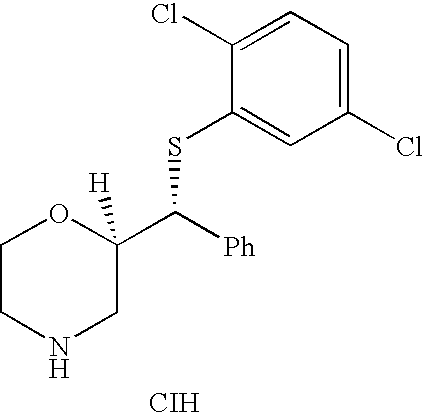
C1CNCC(C(SC2=CC(Cl)=CC=C2Cl)[Ph])([H])O1.[CIH]
